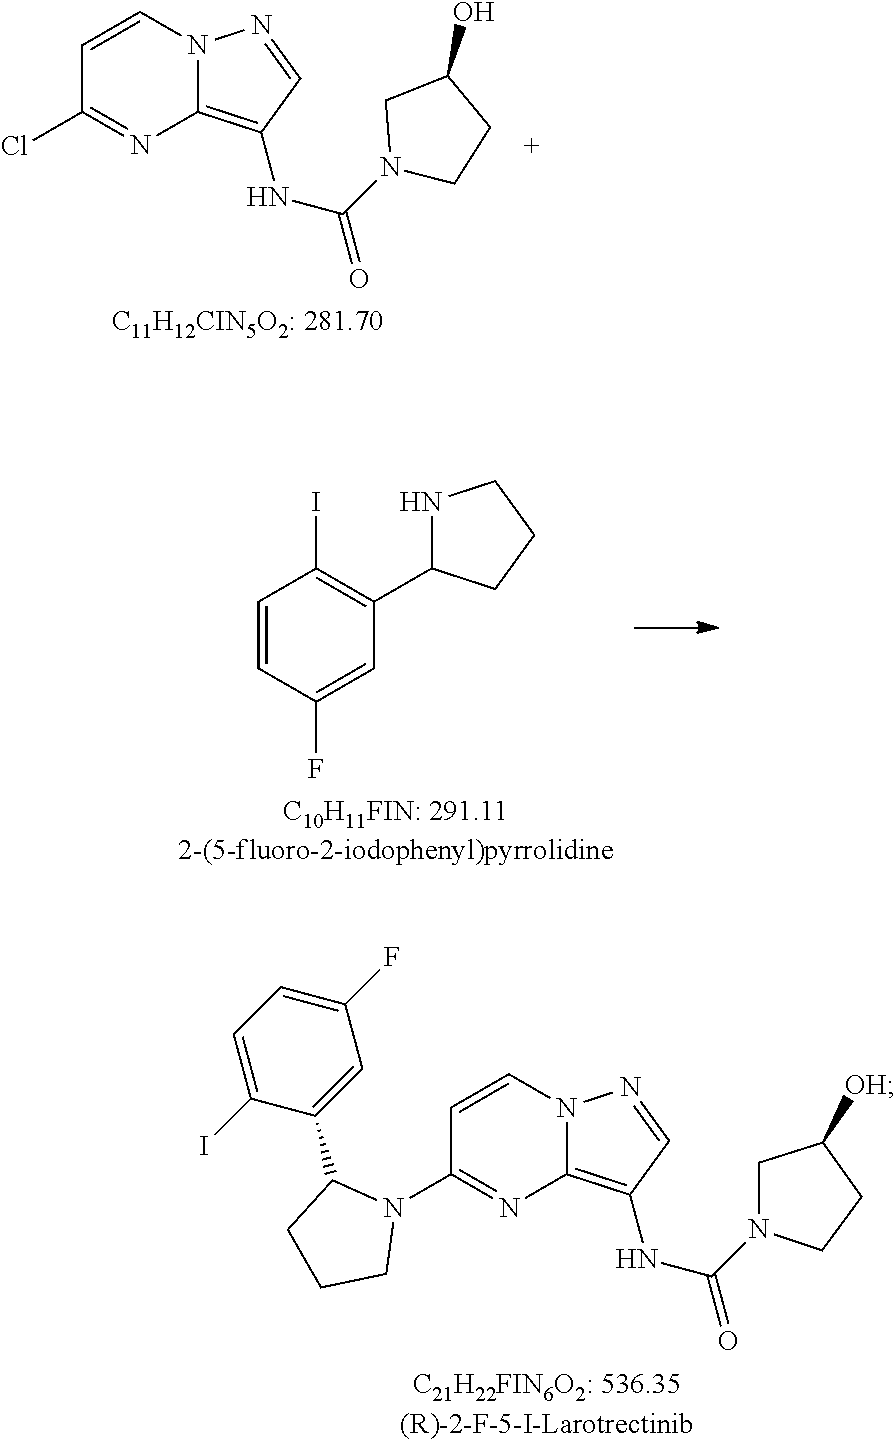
C12=C(NC(N3CC(O)CC3)=O)C=NN1C=CC(Cl)=N2.C1=CC(F)=CC(C2NCCC2)=C1I.C12=C(NC(N3CC([OH])CC3)=O)C=NN1C=CC(N1CCCC1C1=CC(F)=CC=C1I)=N2
